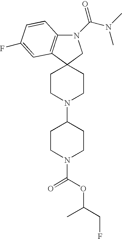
N1(C(N(C)C)=O)C2=C(C3(C1)CCN(C1CCN(C(OC(CF)C)=O)CC1)CC3)C=C(F)C=C2
